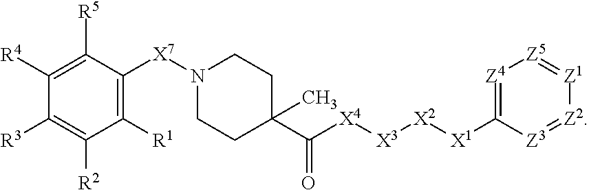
C1([R1])=C([X7]N2CCC(C([X4][X3][X2][X1]C3=[Z4][Z5]=[Z1][Z2]=[Z3]3)=O)(C)CC2)C([R5])=C([R4])C([R3])=C1[R2]
